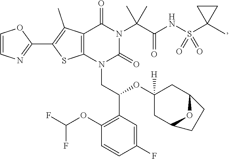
C12=C(N(CC(OC3([H])CC4OC(C3)CC4)C3=C(OC(F)F)C=CC(F)=C3)C(=O)N(C(C(=O)NS(C3(C)CC3)(=O)=O)(C)C)C1=O)SC(C1=NC=CO1)=C2C
